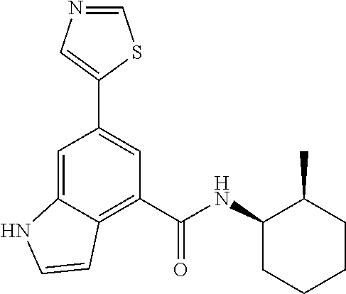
C1=C2C(=C(C(NC3C(C)CCCC3)=O)C=C1C1=CN=CS1)C=CN2
